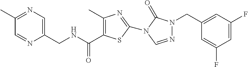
C1(C)=NC=C(CNC(=O)C2=C(C)N=C(N3C(=O)N(CC4=CC(F)=CC(F)=C4)N=C3)S2)N=C1
